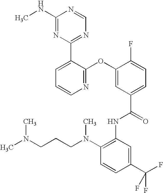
N1=C(OC2=CC(C(=O)NC3=C(N(CCCN(C)C)C)C=CC(C(F)(F)F)=C3)=CC=C2F)C(C2=NC=NC(NC)=N2)=CC=C1
